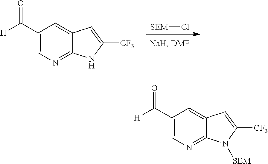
[SEM]Cl.C1(C([H])=O)=CN=C2C(=C1)C=C([CF3])N2.C1(C([H])=O)=CN=C2C(=C1)C=C([CF3])N2[SEM]
